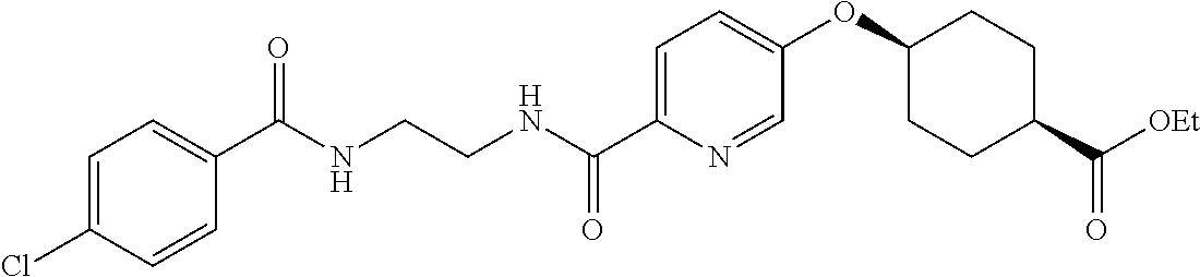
C1=C(C(NCCNC(C2=CC=C(Cl)C=C2)=O)=O)N=CC(OC2CCC(C(=O)[OEt])CC2)=C1
